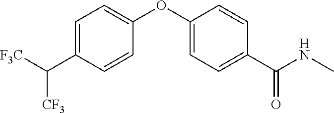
C1=C(C([CF3])[F3C])C=CC(OC2=CC=C(C(NC)=O)C=C2)=C1
